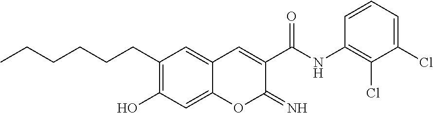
C1(CCCCCC)=C(O)C=C2C(=C1)C=C(C(=O)NC1=C(Cl)C(Cl)=CC=C1)C(=N)O2
